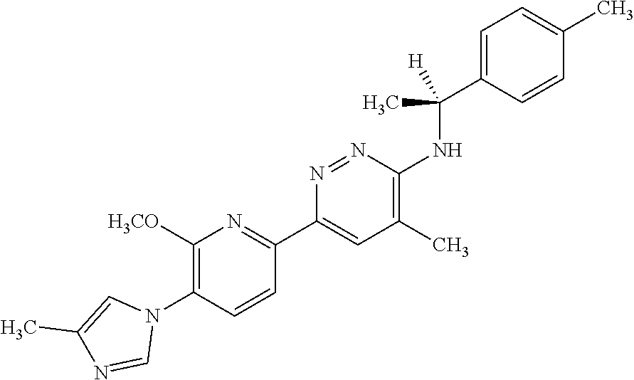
C1=C(C(NC2=C(C)C=C(C3=NC([H3CO])=C(N4C=C(C)N=C4)C=C3)N=N2)(C)[H])C=CC(C)=C1
